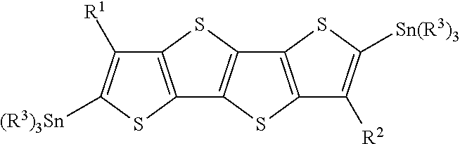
C12=C(SC([(R3)3Sn])=C1[R1])C1=C(S2)C2=C(S1)C([R2])=C([Sn(R3)3])S2
